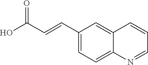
C12=CC=C(C=CC(O)=O)C=C1C=CC=N2
